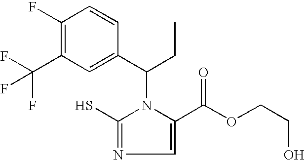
C1(F)=C(C(F)(F)F)C=C(C(CC)N2C(C(OCCO)=O)=CN=C2S)C=C1
